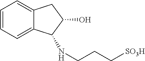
N(CCC[SO3H])C1C2=CC=CC=C2CC1O
